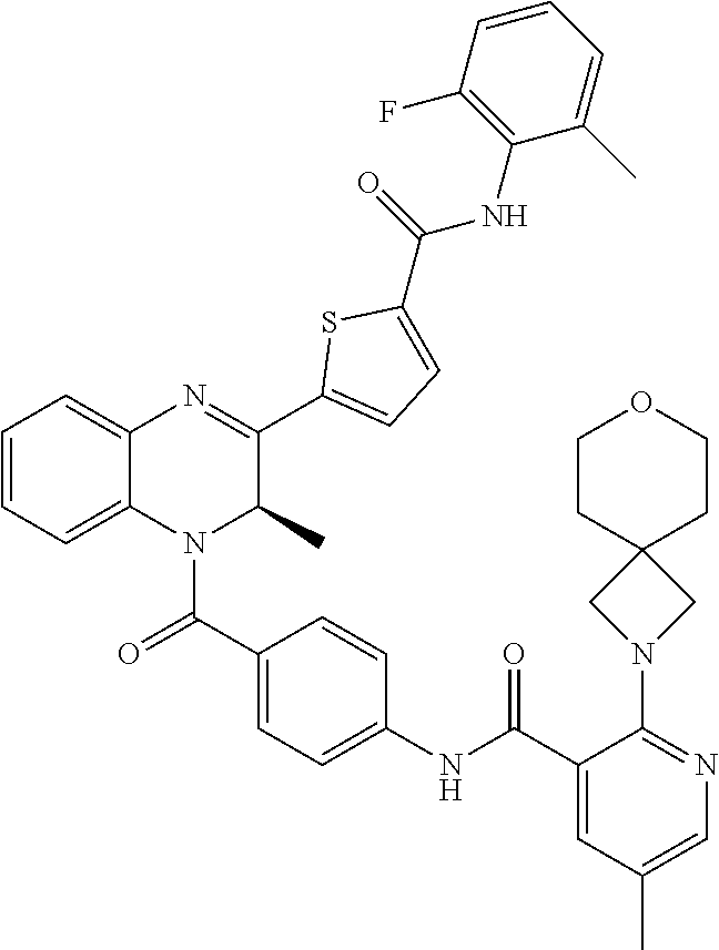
C1=CC=C2C(=C1)N=C(C1=CC=C(C(=O)NC3=C(F)C=CC=C3C)S1)C(C)N2C(C1=CC=C(NC(C2=CC(C)=CN=C2N2CC3(C2)CCOCC3)=O)C=C1)=O
